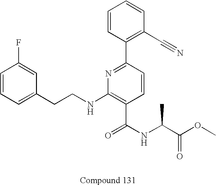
C1=CC=C(CCNC2=C(C(=O)NC(C(OC)=O)C)C=CC(C3=C(C#N)C=CC=C3)=N2)C=C1F
